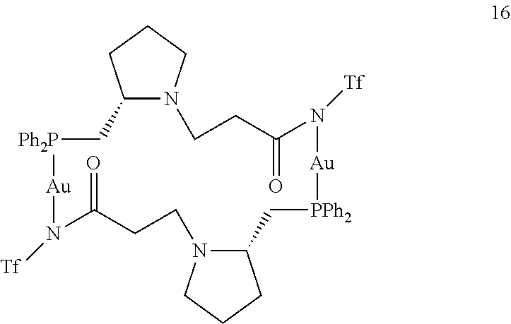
C12N(CCC1)CCC(=O)N([Tf])[Au][PPh2]CC1CCCN1CCC(=O)N([Tf])[Au][Ph2P]C2
